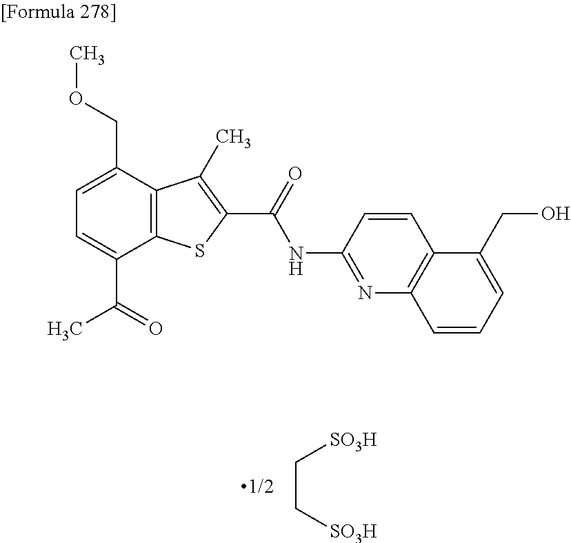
C1=C(C(=O)C)C2=C(C(COC)=C1)C(C)=C(C(=O)NC1=NC3=C(C=C1)C(CO)=CC=C3)S2.C(C[SO3H])[SO3H]
